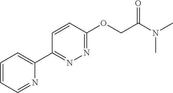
C1=CC=NC(C2=NN=C(OCC(N(C)C)=O)C=C2)=C1
